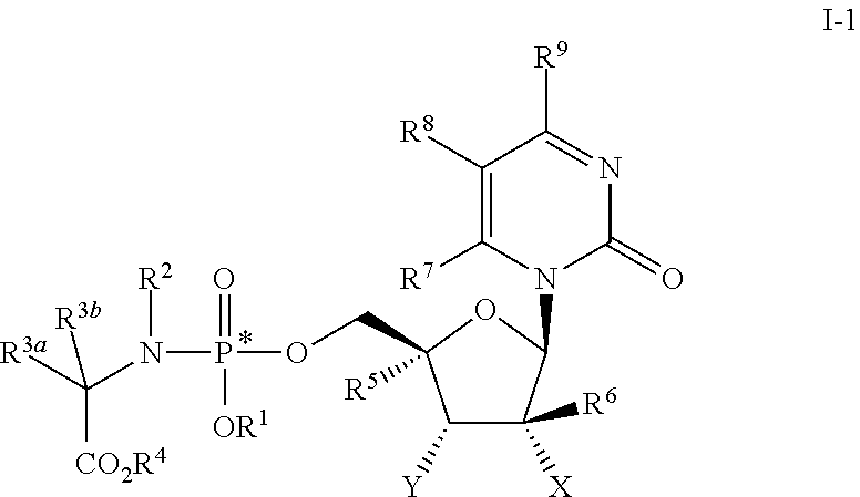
C([CO2R4])([R3a])(N([R2])P(OCC1([R5])C([Y])C([X])([R6])C(N2C(=O)N=C([R9])C([R8])=C2[R7])O1)(=O)[OR1])[R3b]
